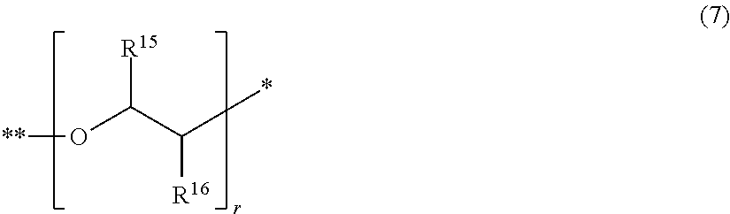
[**]OC([R15])C(*)[R16]
